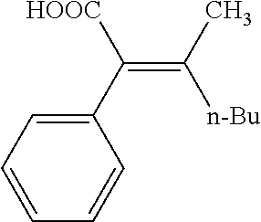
C1=CC=C(C(=C([n-Bu])C)[HOOC])C=C1
